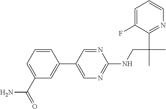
N(CC(C)(C)C1=NC=CC=C1F)C1=NC=C(C2=CC(C(=O)N)=CC=C2)C=N1
